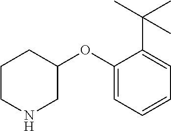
C1(OC2CCCNC2)=CC=CC=C1C(C)(C)C
